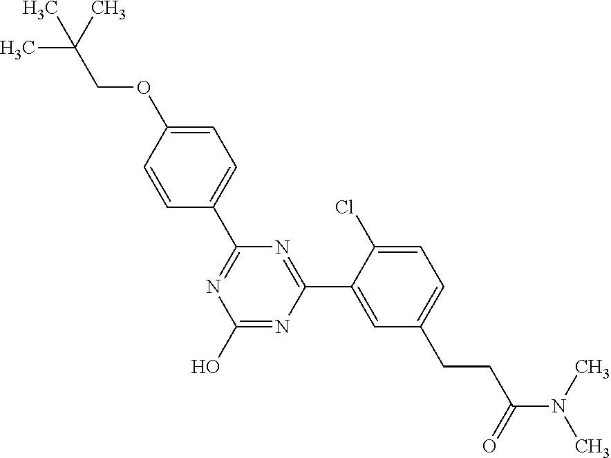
N1=C(C2=CC=C(OCC(C)(C)C)C=C2)N=C(C2=CC(CCC(N(C)C)=O)=CC=C2Cl)N=C1O
